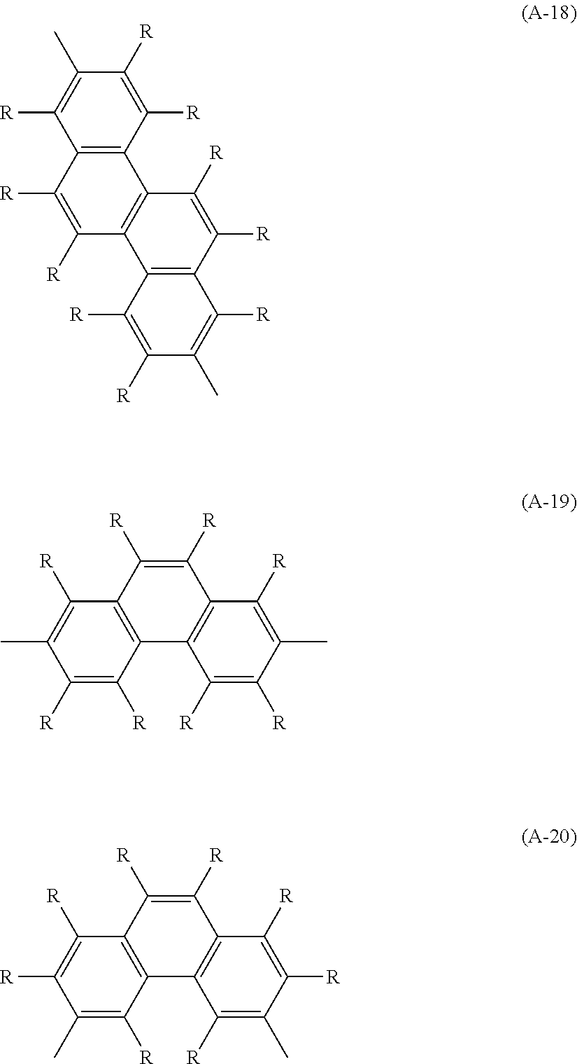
C1([R])=C([R])C(C)=C([R])C2=C1C1=C(C([R])=C2[R])C2=C(C([R])=C1[R])C([R])=C(C)C([R])=C2[R].C12=C(C([R])=C(C)C([R])=C1[R])C([R])=C([R])C1=C2C([R])=C([R])C(C)=C1[R].C12=C(C([R])=C([R])C(C)=C1[R])C([R])=C([R])C1=C2C([R])=C(C)C([R])=C1[R]
